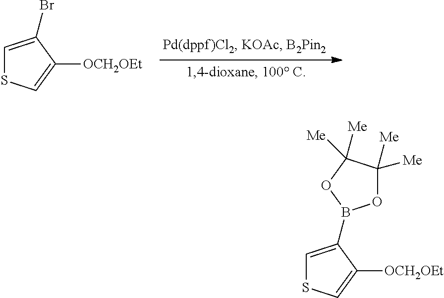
C1=C(Br)C([OCH2OEt])=CS1.C1=C(B2OC([Me])([Me])C([Me])([Me])O2)C([OCH2OEt])=CS1
